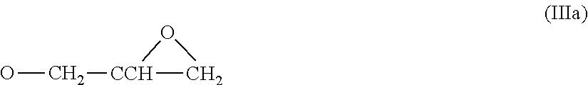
OC[CCH]1CO1
